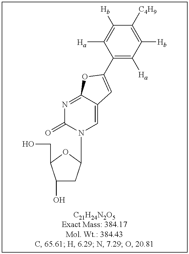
N1=C2C(=CN(C3CC(O)C(CO)O3)C1=O)C=C(C1=C([Ha])C([Hb])=C([C4H9])C([Hb])=C1[Ha])O2
